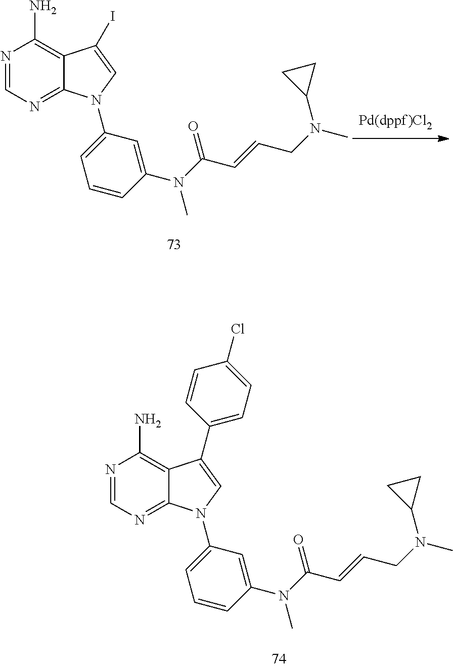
N1=CN=C2C(=C1N)C(I)=CN2C1=CC=CC(N(C)C(C=CCN(C)C2CC2)=O)=C1.N1=CN=C2C(=C1N)C(C1=CC=C(Cl)C=C1)=CN2C1=CC=CC(N(C)C(C=CCN(C)C2CC2)=O)=C1
